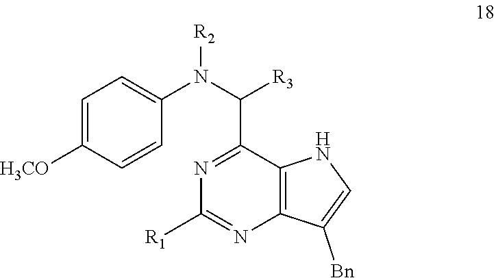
C1([R1])=NC2=C(C(C(N(C3=CC=C([H3CO])C=C3)[R2])[R3])=N1)NC=C2[Bn]
